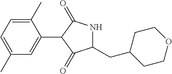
C1(C)=CC=C(C)C=C1C1C(=O)NC(CC2CCOCC2)C1=O
